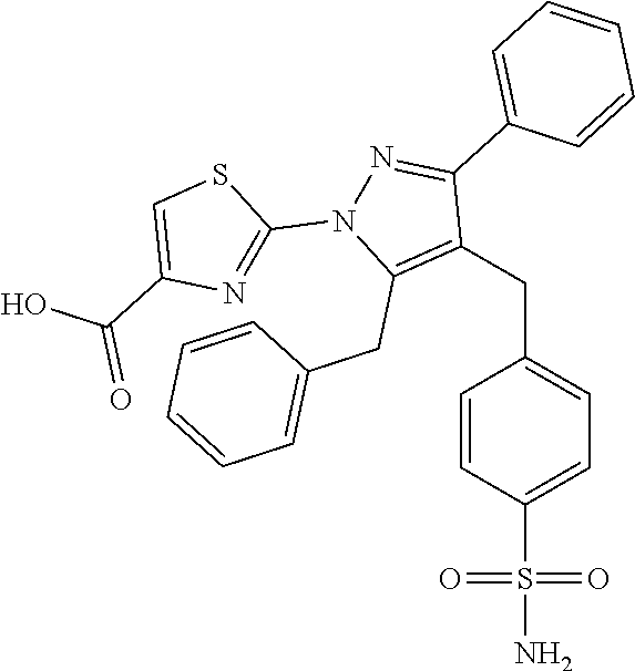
C(C1=CC=C(S(N)(=O)=O)C=C1)C1=C(CC2=CC=CC=C2)N(C2=NC(C(O)=O)=CS2)N=C1C1=CC=CC=C1
